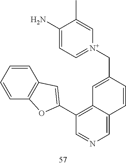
C1=CC=CC2=C1C=C(C1=C3C(=CN=C1)C=CC(C[N+]1=CC=C(N)C(C)=C1)=C3)O2
